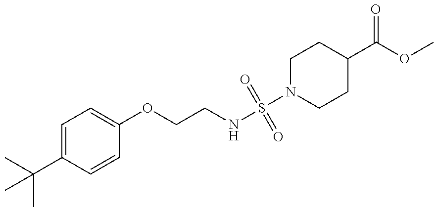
C1=C(C(C)(C)C)C=CC(OCCNS(N2CCC(C(=O)OC)CC2)(=O)=O)=C1
